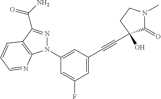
N1(C2=CC(C#CC3(O)C(=O)N(C)CC3)=CC(F)=C2)N=C(C(N)=O)C2=C1N=CC=C2
